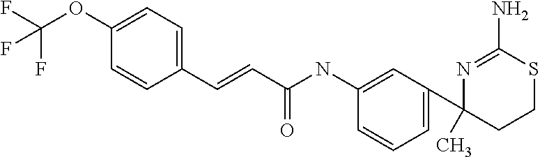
C1(C2=CC=CC(NC(C=CC3=CC=C(OC(F)(F)F)C=C3)=O)=C2)(C)CCSC(N)=N1
